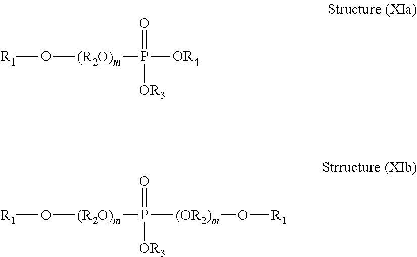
[R1]O[(R2O)m]P([OR4])(=O)[OR3].[R1]O[(R2O)m]P([(OR2)m]O[R1])(=O)[OR3]
